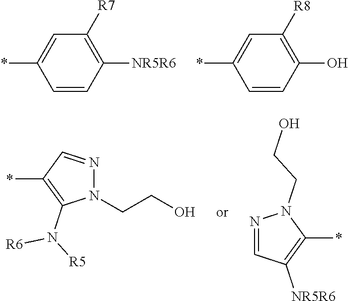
C1=CC([NR5R6])=C([R7])C=C1*.C1=CC(O)=C([R8])C=C1*.N1(CCO)N=CC(*)=C1N([R5])[R6].N1=CC([NR5R6])=C(*)N1CCO
